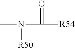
N(C([R54])=O)([R50])C
